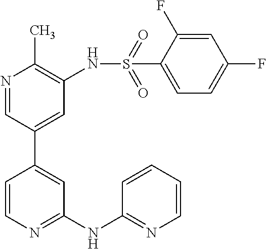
C1(NC2=NC=CC=C2)=NC=CC(C2=CC(NS(C3=CC=C(F)C=C3F)(=O)=O)=C(C)N=C2)=C1
